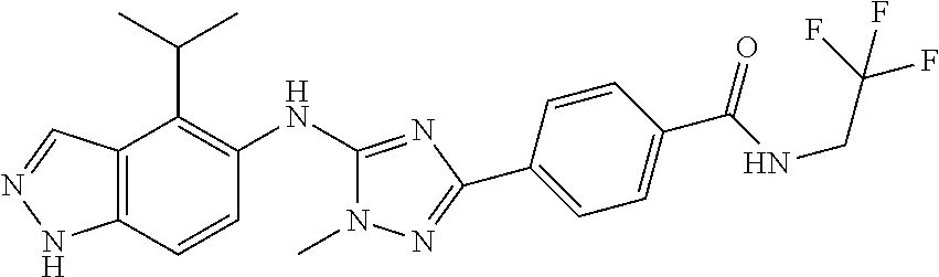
C12=C(C=CC(NC3=NC(C4=CC=C(C(=O)NCC(F)(F)F)C=C4)=NN3C)=C1C(C)C)NN=C2
